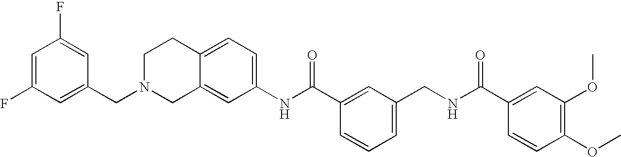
C1(NC(C2=CC(CNC(C3=CC(OC)=C(OC)C=C3)=O)=CC=C2)=O)=CC=C2C(=C1)CN(CC1=CC(F)=CC(F)=C1)CC2
